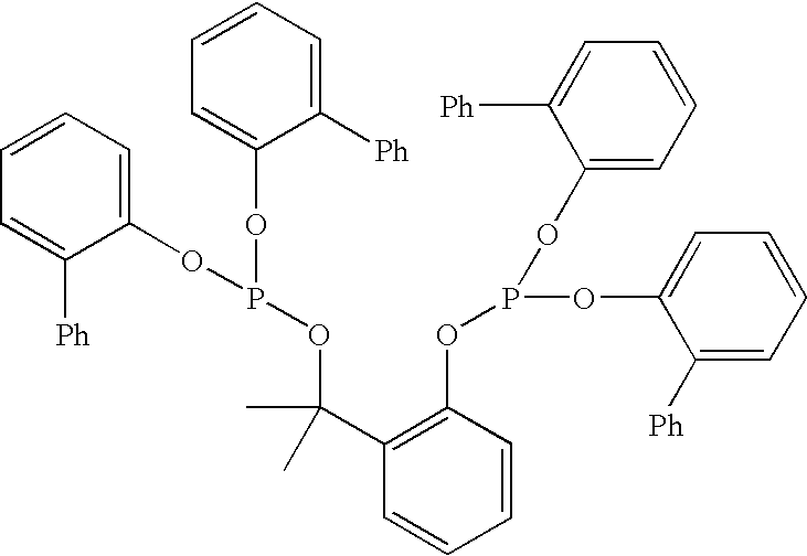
C1=CC=C(OP(OC2=CC=CC=C2[Ph])OC(C2=C(OP(OC3=CC=CC=C3[Ph])OC3=CC=CC=C3[Ph])C=CC=C2)(C)C)C([Ph])=C1
